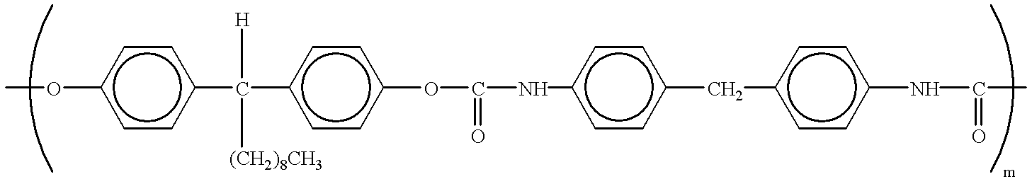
O(c1ccc(C(c2ccc(OC(=O)Nc3ccc(Cc4ccc(NC(=O)C)cc4)cc3)cc2)([H])[(CH2)8CH3])cc1)C
